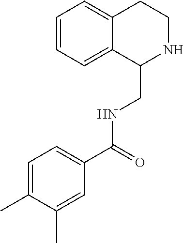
C1=CC=C2C(=C1)CCNC2CNC(C1=CC=C(C)C(C)=C1)=O
